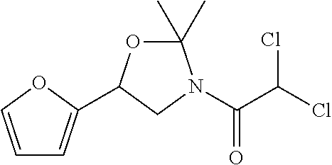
C1=COC(C2OC(C)(C)N(C(C(Cl)Cl)=O)C2)=C1
